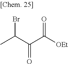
CC(C(=O)C(=O)[OEt])Br
